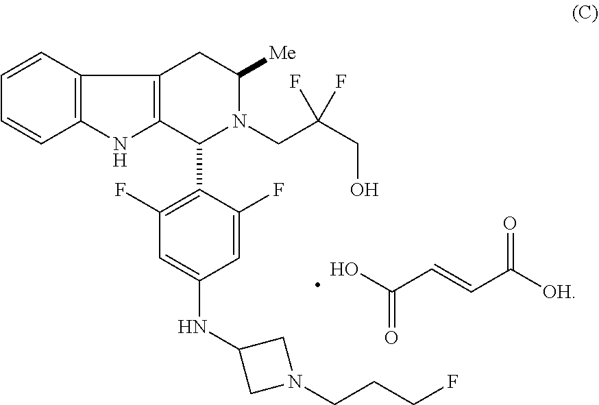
C12=C(C=CC=C1)C1=C(N2)C(C2=C(F)C=C(NC3CN(CCCF)C3)C=C2F)N(CC(CO)(F)F)C([Me])C1.C(C=CC([OH])=O)(O)=O
